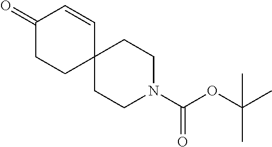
C1(=O)CCC2(C=C1)CCN(C(OC(C)(C)C)=O)CC2
